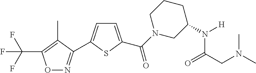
FC(F)(F)C1=C(C)C(C2=CC=C(C(=O)N3CC(N(C(CN(C)C)=O)[H])CCC3)S2)=NO1
